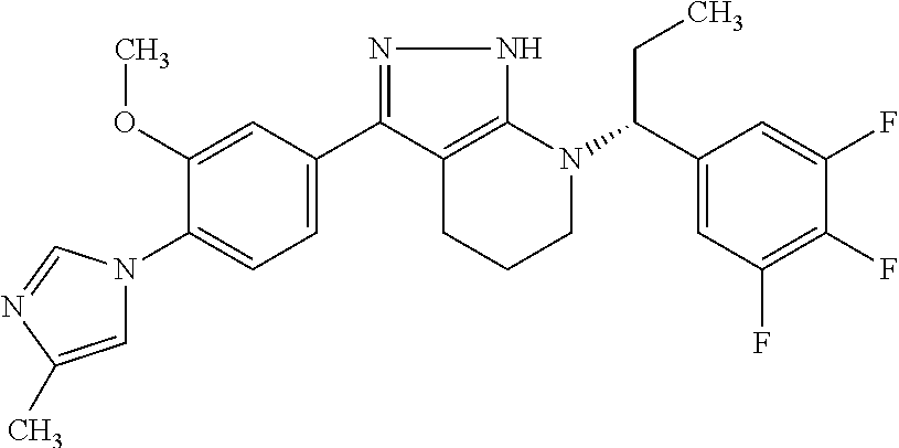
N1=C(C2=CC=C(N3C=C(C)N=C3)C(OC)=C2)C2=C(N1)N(C(C1=CC(F)=C(F)C(F)=C1)CC)CCC2
